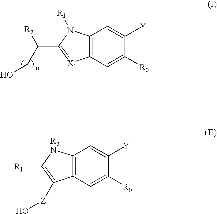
C12=C(C=C([R0])C([Y])=C1)[X1]=C(C(CO)[R2])N2[R1].C12=C(C=C([R0])C([Y])=C1)C([Z]O)=C([R1])[R2N]2
